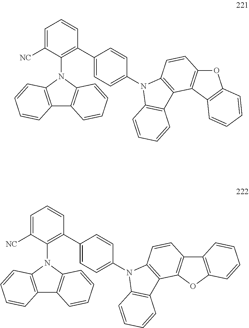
C12=C(N(C3=C(C4=CC=C(N5C6=C(C7=C5C=CC5=C7OC7=C5C=CC=C7)C=CC=C6)C=C4)C=CC=C3[NC])C3=C1C=CC=C3)C=CC=C2.C12=C(N(C3=C(C4=CC=C(N5C6=C(C7=C5C=CC5=C7C7=C(O5)C=CC=C7)C=CC=C6)C=C4)C=CC=C3[NC])C3=C1C=CC=C3)C=CC=C2
